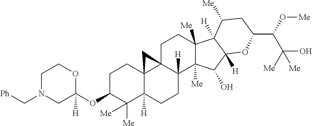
N1(C[Ph])CC(OC2C([Me])([Me])C3([H])C4(CC2)C2(CCC5([Me])C([Me])(C(O)C6([H])C5([H])C([Me])CC(C(C(O)([Me])[Me])O[Me])O6)C2([H])CC3)C4)([H])OCC1
